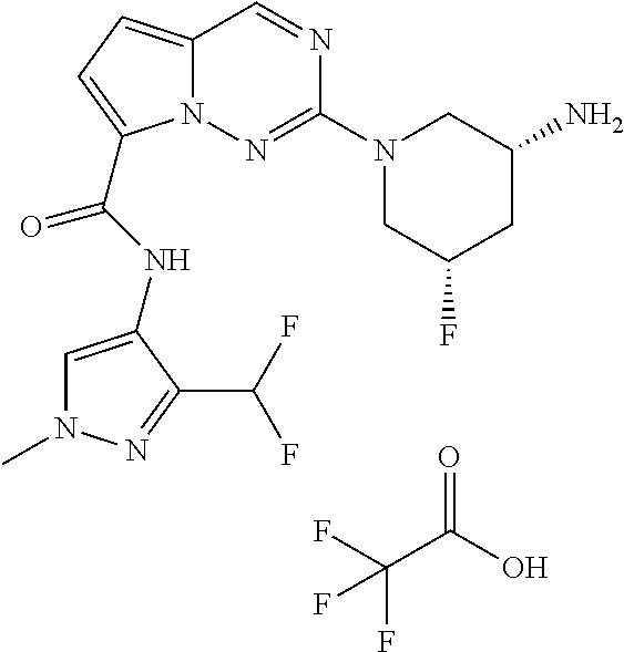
N1=CC2=CC=C(C(NC3=CN(C)N=C3C(F)F)=O)N2N=C1N1CC(N)CC(F)C1.O=C(O)C(F)(F)F
